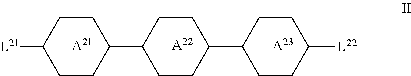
C1CC([L21])CCC1C1CCC(C2CCC([L22])CC2)CC1.[A21].[A22].[A23]
